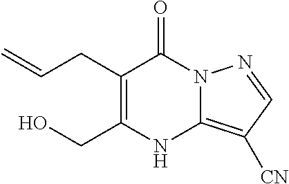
C1(CC=C)=C(CO)NC2=C([CN])C=NN2C1=O
